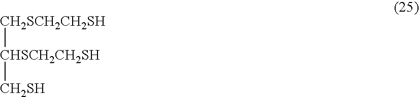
[CH2SCH2CH2SH][CHSCH2CH2SH][CH2SH]
